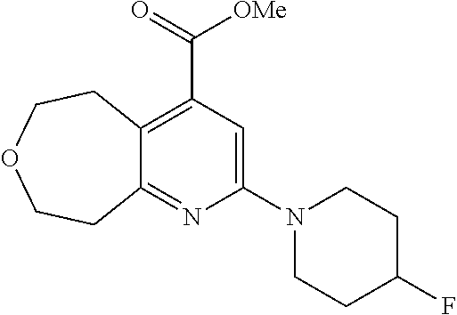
C12=C(C(=O)[OMe])C=C(N3CCC(F)CC3)N=C1CCOCC2
